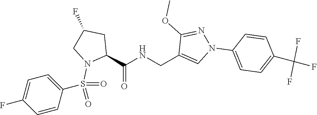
C(C1=CN(C2=CC=C(C(F)(F)F)C=C2)N=C1OC)NC(C1CC(F)CN1S(=O)(=O)C1=CC=C(F)C=C1)=O
